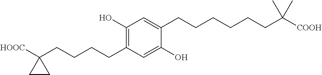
C1(O)=C(CCCCC2([HOOC])CC2)C=C(O)C(CCCCCCC([COOH])(C)C)=C1
